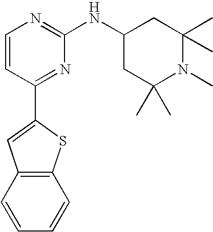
C1=CC(C2=CC3=C(S2)C=CC=C3)=NC(NC2CC(C)(C)N(C)C(C)(C)C2)=N1
